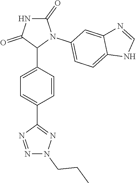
C1=C(C2N(C3=CC=C4C(=C3)N=CN4)C(=O)NC2=O)C=CC(C2=NN(CCC)N=N2)=C1
